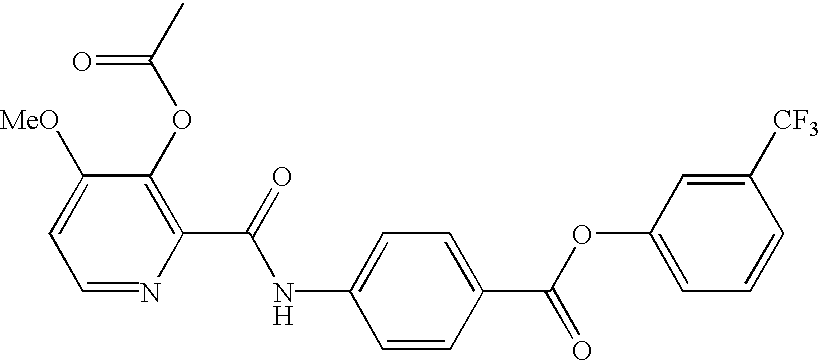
N(C(C1=C(OC(C)=O)C([MeO])=CC=N1)=O)C1=CC=C(C(OC2=CC=CC([CF3])=C2)=O)C=C1
